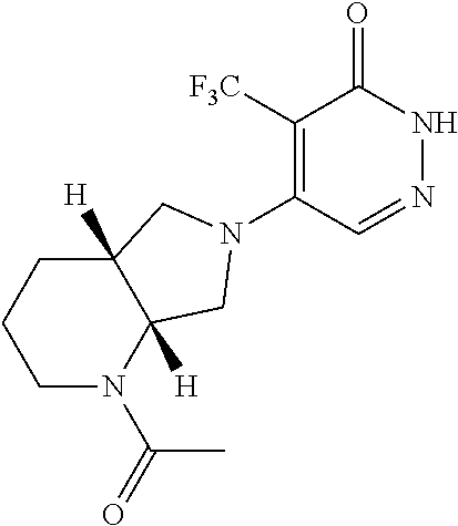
C1([F3C])=C(N2CC3([H])C([H])(C2)CCCN3C(=O)C)C=NNC1=O
